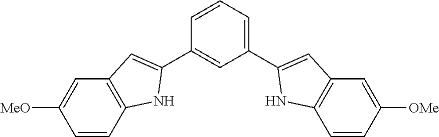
C1=CC2=C(C=C1[MeO])C=C(C1=CC(C3=CC4=C(C=CC([OMe])=C4)N3)=CC=C1)N2
